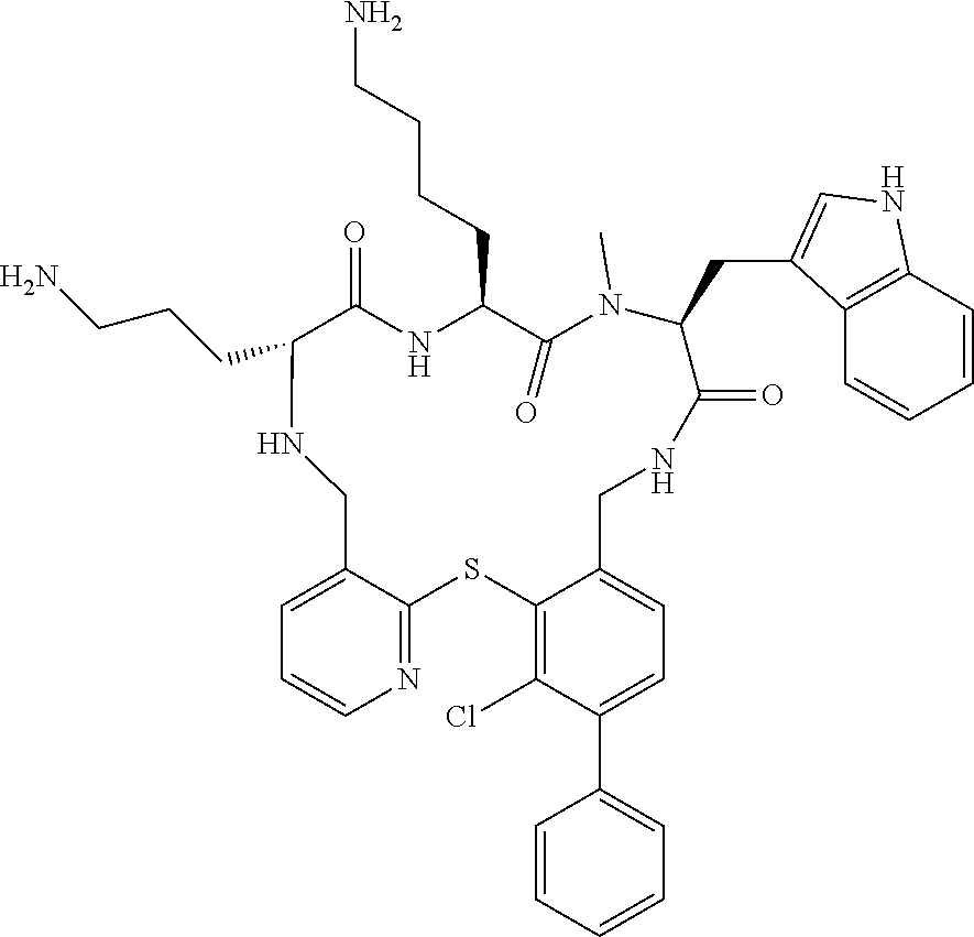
C12=C(Cl)C(C3=CC=CC=C3)=CC=C1CNC(=O)C(CC1=CNC3=C1C=CC=C3)N(C)C(=O)C(CCCCN)NC(=O)C(CCCN)NCC1=CC=CN=C1S2
